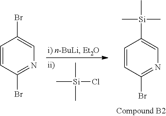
C[Si](C)(Cl)C.C1=CC(Br)=NC=C1[Si](C)(C)C.C1=CC(Br)=NC=C1Br
